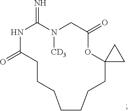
N1C(=O)CCCCCCCC2(OC(=O)CN([CD3])C1=N)CC2
